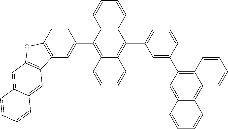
C12=C(C(C3=CC4=C(C=C3)OC3=C4C=C4C(=C3)C=CC=C4)=C3C(=C1C1=CC=CC(C4=C5C(=C6C(=C4)C=CC=C6)C=CC=C5)=C1)C=CC=C3)C=CC=C2
